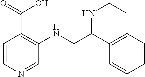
C1=CN=CC(NCC2C3=C(CCN2)C=CC=C3)=C1C(=O)O
